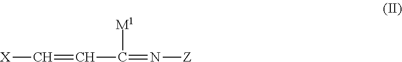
C(=CC([M1])=N[Z])[X]
